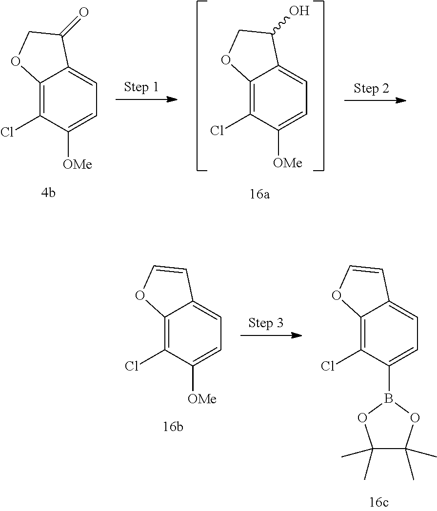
C12=C(Cl)C([OMe])=CC=C1C(=O)CO2.C12=C(Cl)C([OMe])=CC=C1C(O)CO2.C12=C(Cl)C([OMe])=CC=C1C=CO2.C12=C(Cl)C(B3OC(C)(C)C(C)(C)O3)=CC=C1C=CO2
